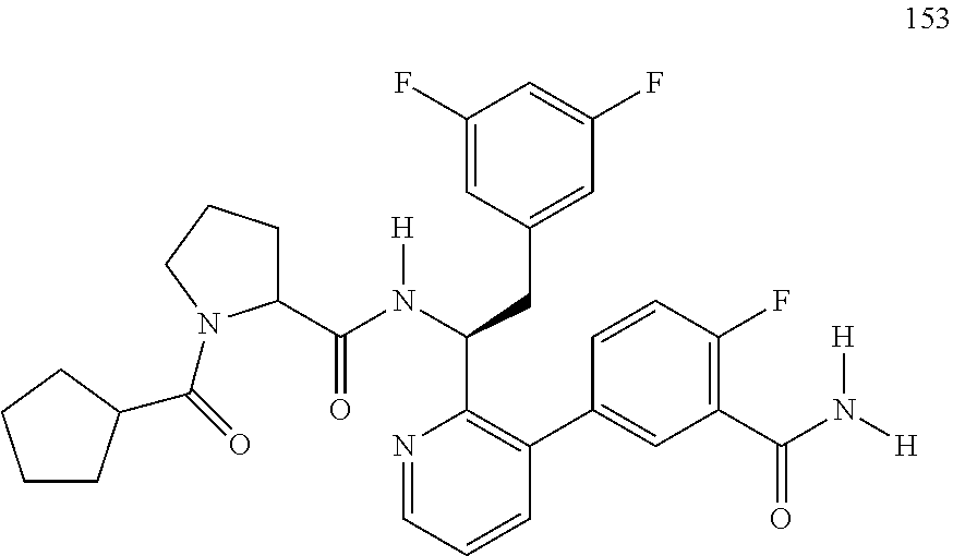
C1(F)=CC(CC(C2=C(C3=CC(C(N([H])[H])=O)=C(F)C=C3)C=CC=N2)N(C(=O)C2CCCN2C(=O)C2CCCC2)[H])=CC(F)=C1
